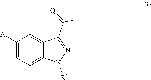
[A]C1=CC=C2C(=C1)C(C(=O)[H])=NN2[R1]
